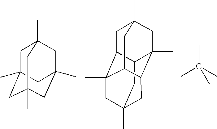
C1C2(C)CC3(C)CC(C)(CC1(C)C3)C2.C12CC3(C)CC4(C)C1CC1(C)CC2(C)C(C4C1)C3.CC(C)(C)C
